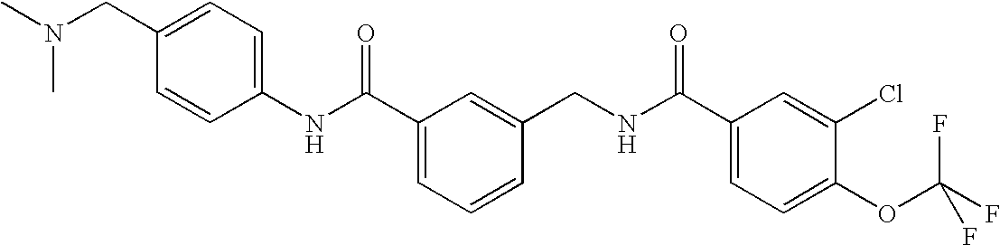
C1(NC(C2=CC=CC(CNC(C3=CC=C(OC(F)(F)F)C(Cl)=C3)=O)=C2)=O)=CC=C(CN(C)C)C=C1
